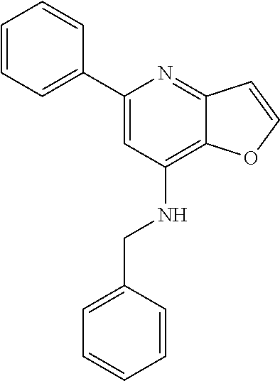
C1(C2=CC(NCC3=CC=CC=C3)=C3C(=N2)C=CO3)=CC=CC=C1
